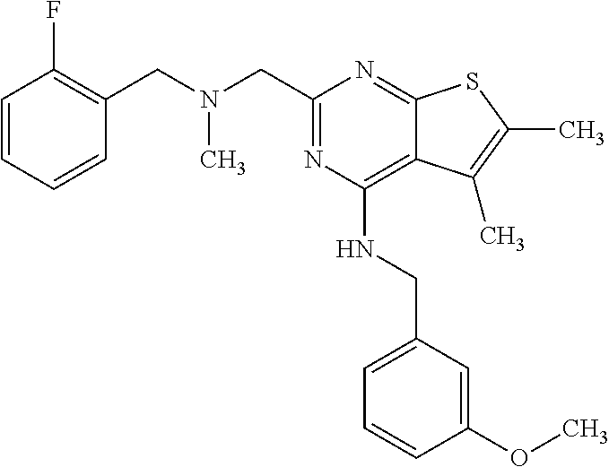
C1=CC=CC(CN(CC2=NC(NCC3=CC=CC(OC)=C3)=C3C(=N2)SC(C)=C3C)C)=C1F
